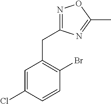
C1=C(Cl)C=CC(Br)=C1CC1=NOC(C)=N1
